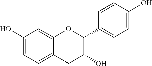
C1(O)=CC=C2C(=C1)OC(C1=CC=C(O)C=C1)C(O)C2
